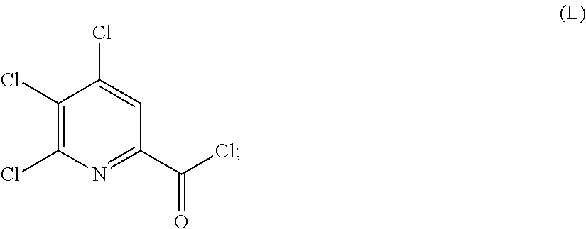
C1(Cl)=C(Cl)N=C(C(Cl)=O)C=C1Cl
